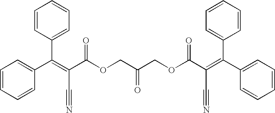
C1=CC=CC(C(=C(C(OCC(COC(C(=C(C2=CC=CC=C2)C2=CC=CC=C2)C#N)=O)=O)=O)C#N)C2=CC=CC=C2)=C1
